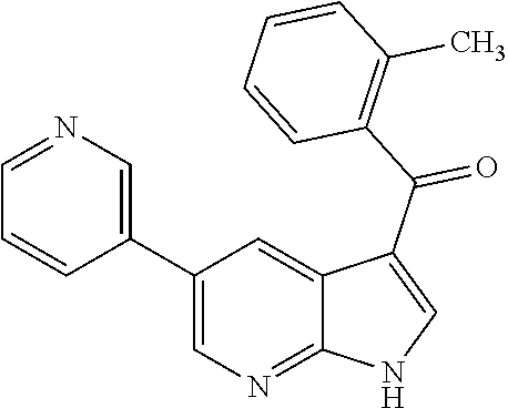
C1(C2=CN=CC=C2)=CN=C2C(=C1)C(C(C1=C(C)C=CC=C1)=O)=CN2
